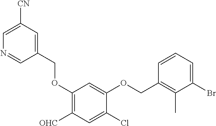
C1(Br)=CC=CC(COC2=CC(OCC3=CC([CN])=CN=C3)=C([OHC])C=C2Cl)=C1C
